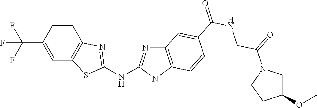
C(C1=CC2=C(C=C1)N=C(NC1=NC3=C(N1C)C=CC(C(NCC(=O)N1CC(OC)CC1)=O)=C3)S2)(F)(F)F
